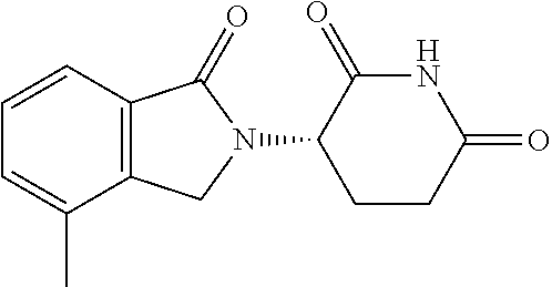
C1=CC2=C(C(C)=C1)CN(C1CCC(=O)NC1=O)C2=O
